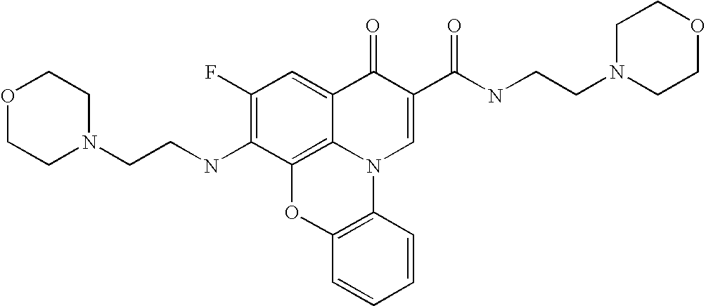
C1(F)=C(NCCN2CCOCC2)C2=C3C(=C1)C(=O)C(C(NCCN1CCOCC1)=O)=CN3C1=C(O2)C=CC=C1
